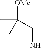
[OMe]C(CN)(C)C
